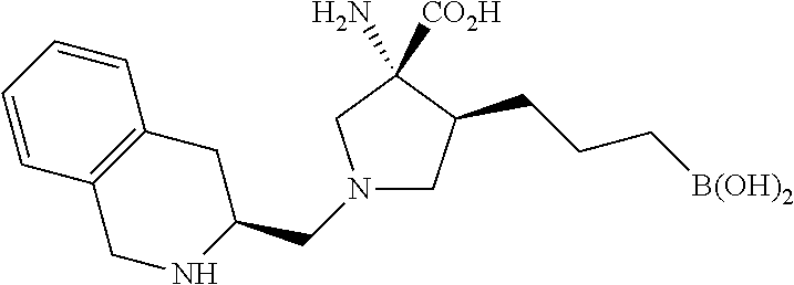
N1(CC2CC3=C(CN2)C=CC=C3)CC(CCC[B(OH)2])C([CO2H])(N)C1
